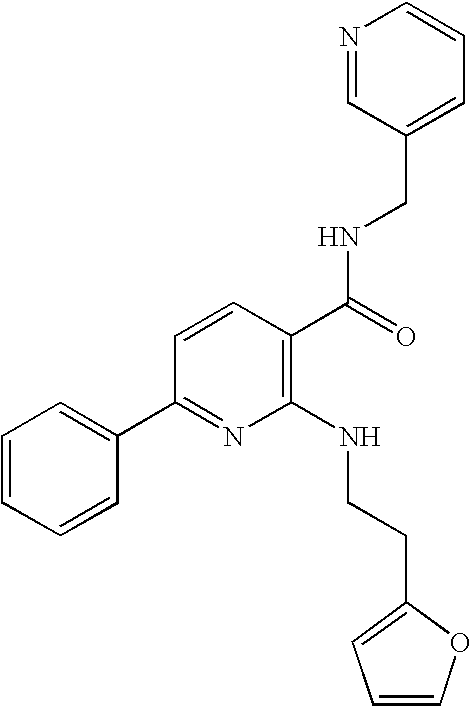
C1=CC=CC(C2=NC(NCCC3=CC=CO3)=C(C(=O)NCC3=CC=CN=C3)C=C2)=C1
